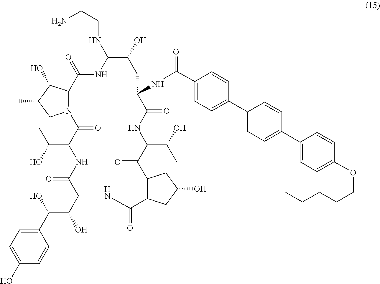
C1(C(=O)NC2C(=O)NC(C(C)O)C(=O)C3C(C(=O)NC(C(C(C4=CC=C(O)C=C4)O)O)C(=O)NC(C(O)C)C(=O)N4C(C(=O)NC(NCCN)C(O)C2)C(O)C(C)C4)CC(O)C3)=CC=C(C2=CC=C(C3=CC=C(OCCCCC)C=C3)C=C2)C=C1
